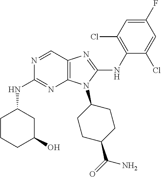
N1=CC2=C(N=C1NC1CCCC(O)C1)N(C1CCC(C(=O)N)CC1)C(NC1=C(Cl)C=C(F)C=C1Cl)=N2
